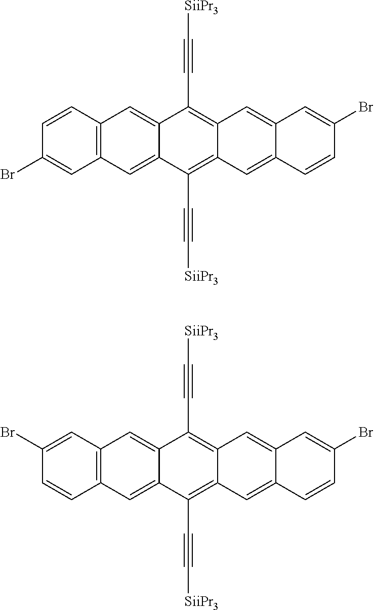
C1=CC2=C(C=C1Br)C=C1C(=C2)C(C#C[SiiPr3])=C2C(=C1C#C[SiiPr3])C=C1C(=C2)C=C(Br)C=C1.C1(Br)=CC2=C(C=C1)C=C1C(=C2)C(C#C[SiiPr3])=C2C(=C1C#C[SiiPr3])C=C1C(=C2)C=C(Br)C=C1
